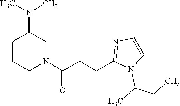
N1(C(CCC2=NC=CN2C(CC)C)=O)CC(N(C)C)CCC1
